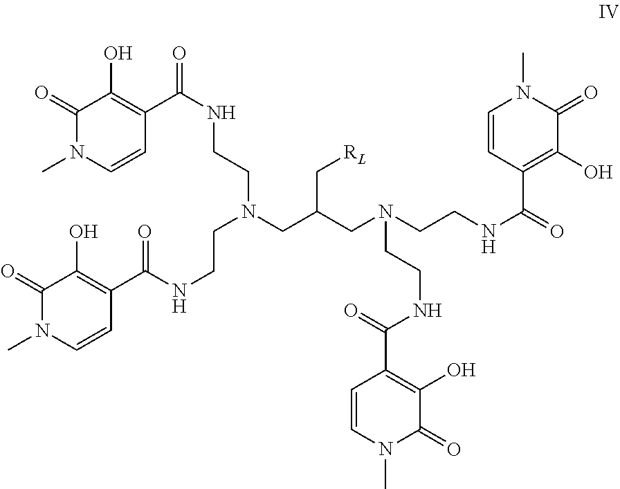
C1(=O)N(C)C=CC(C(NCCN(CC(C[RL])CN(CCNC(=O)C2=C(O)C(=O)N(C)C=C2)CCNC(C2=C(O)C(=O)N(C)C=C2)=O)CCNC(=O)C2=C(O)C(=O)N(C)C=C2)=O)=C1O
